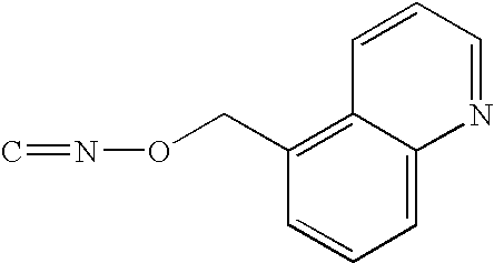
C1=C2C(=C(CON=C)C=C1)C=CC=N2
